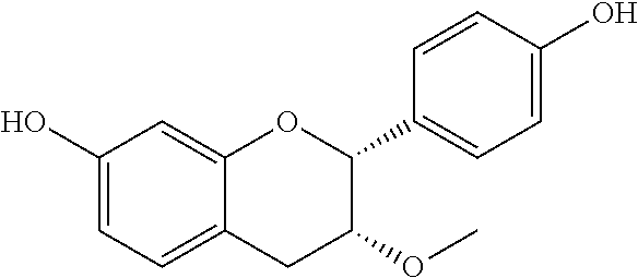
C1=C(O)C=C2C(=C1)CC(OC)C(C1=CC=C(O)C=C1)O2
